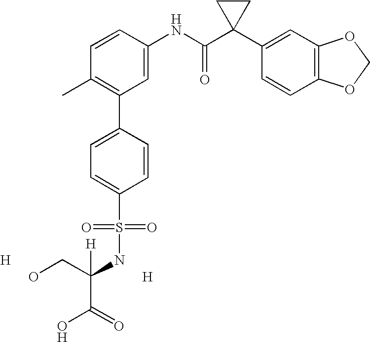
[H].C1=CC(NC(C2(C3=CC4=C(C=C3)OCO4)CC2)=O)=CC(C2=CC=C(S(=O)(=O)NC(C(=O)O)([H])CO)C=C2)=C1C.[H]
